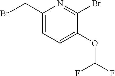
C1(CBr)=CC=C(OC(F)F)C(Br)=N1
